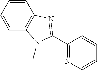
C1=CC2=C(C=C1)N=C(C1=NC=CC=C1)N2C
